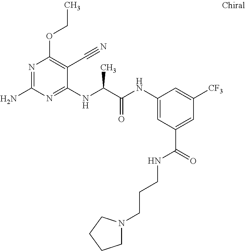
C1(NC(C(NC2=CC(C(=O)NCCCN3CCCC3)=CC([CF3])=C2)=O)C)=NC(N)=NC(OCC)=C1C#N
